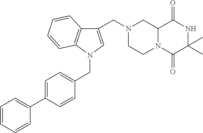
C12N(C(=O)C(C)(C)NC1=O)CCN(CC1=CN(CC3=CC=C(C4=CC=CC=C4)C=C3)C3=C1C=CC=C3)C2
